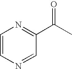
C1=CN=CC(C(C)=O)=N1
